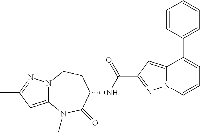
C12=CC(C)=NN1CCC(NC(C1=NN3C(=C1)C(C1=CC=CC=C1)=CC=C3)=O)C(=O)N2C
